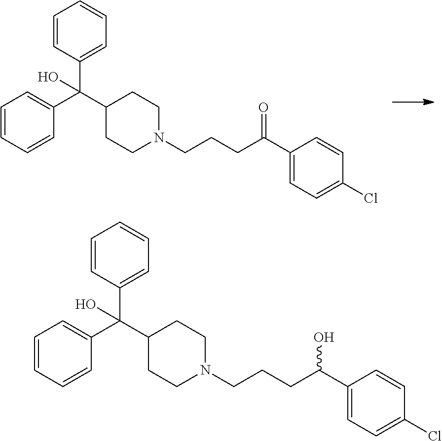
C1=CC(C(C2CCN(CCCC(C3=CC=C(Cl)C=C3)=O)CC2)(C2=CC=CC=C2)O)=CC=C1.C1=CC(C(C2CCN(CCCC(C3=CC=C(Cl)C=C3)O)CC2)(C2=CC=CC=C2)O)=CC=C1
